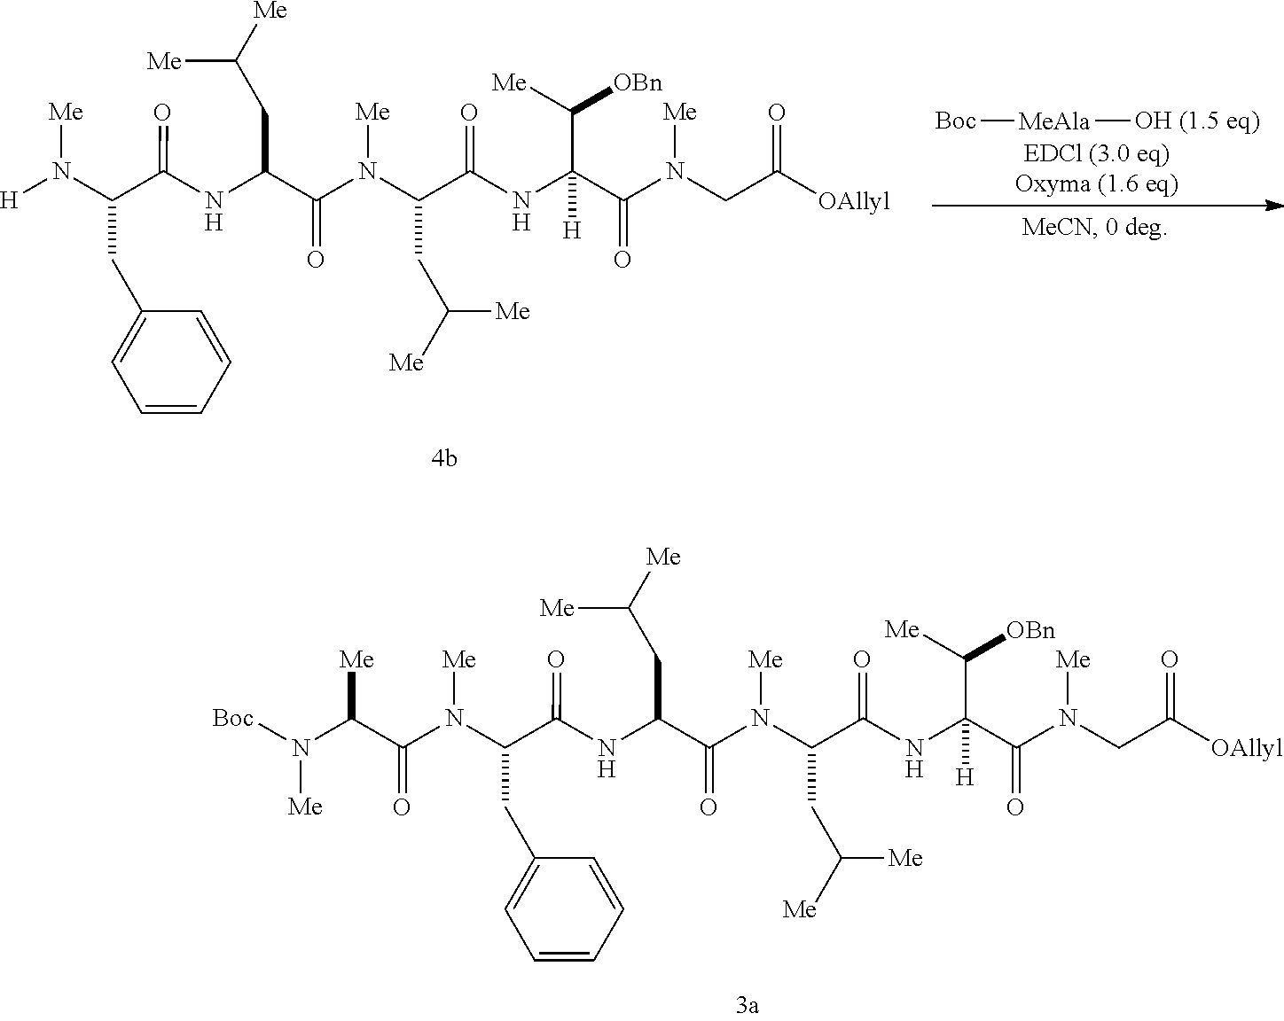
N(CC(=O)[OAllyl])(C(C(NC(=O)C(N([Me])C(C(NC(C(N([H])[Me])CC1=CC=CC=C1)=O)CC([Me])[Me])=O)CC([Me])[Me])(C([Me])[OBn])[H])=O)[Me].[Boc][MeAla]O.N(CC(=O)[OAllyl])(C(C(NC(=O)C(N([Me])C(C(NC(C(N(C(C(N([Boc])[Me])[Me])=O)[Me])CC1=CC=CC=C1)=O)CC([Me])[Me])=O)CC([Me])[Me])(C([Me])[OBn])[H])=O)[Me]
